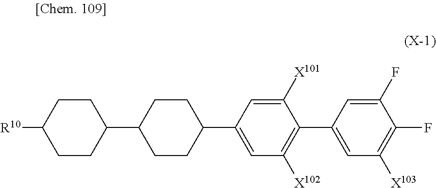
C1=C(C2=C([X102])C=C(C3CCC(C4CCC([R10])CC4)CC3)C=C2[X101])C=C(F)C(F)=C1[X103]
